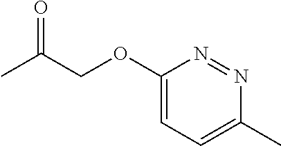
O(CC(C)=O)C1=CC=C(C)N=N1
